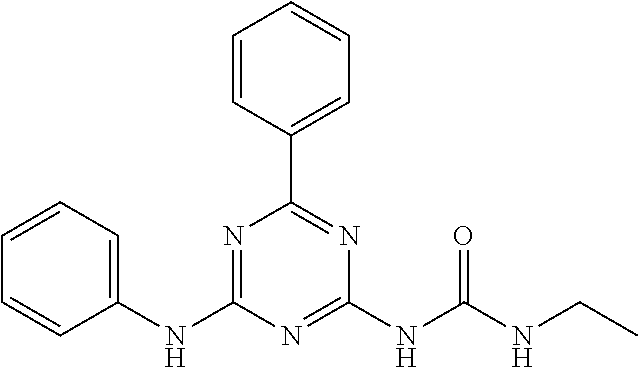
C1(NC2=NC(C3=CC=CC=C3)=NC(NC(NCC)=O)=N2)=CC=CC=C1
